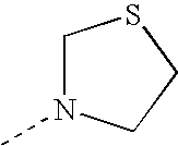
C1N(C)CCS1
